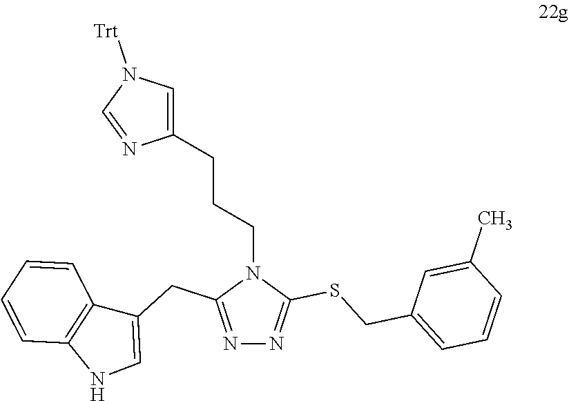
N1=C(CC2=CNC3=C2C=CC=C3)N(CCCC2=CN([Trt])C=N2)C(SCC2=CC=CC(C)=C2)=N1
